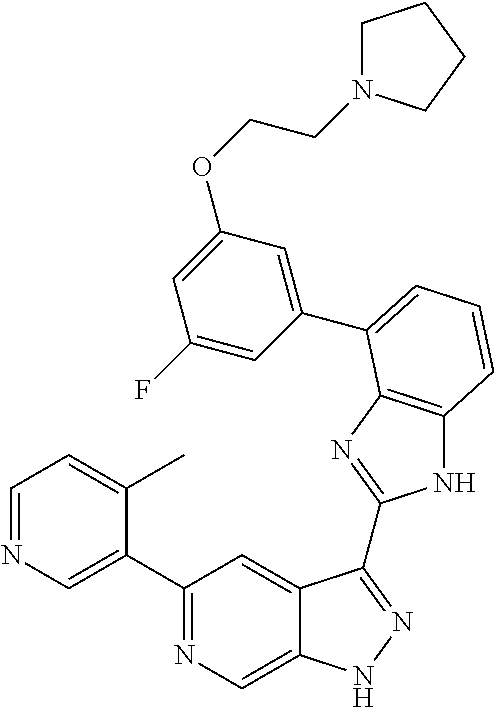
C1(C2=NC=C3C(=C2)C(C2=NC4=C(N2)C=CC=C4C2=CC(OCCN4CCCC4)=CC(F)=C2)=NN3)=CN=CC=C1C
